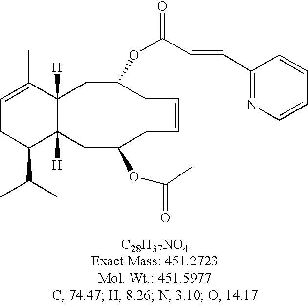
C1=C(C)C2([H])C([H])(C(C(C)C)C1)CC(OC(C)=O)CC=CCC(OC(=O)C=CC1=NC=CC=C1)C2
